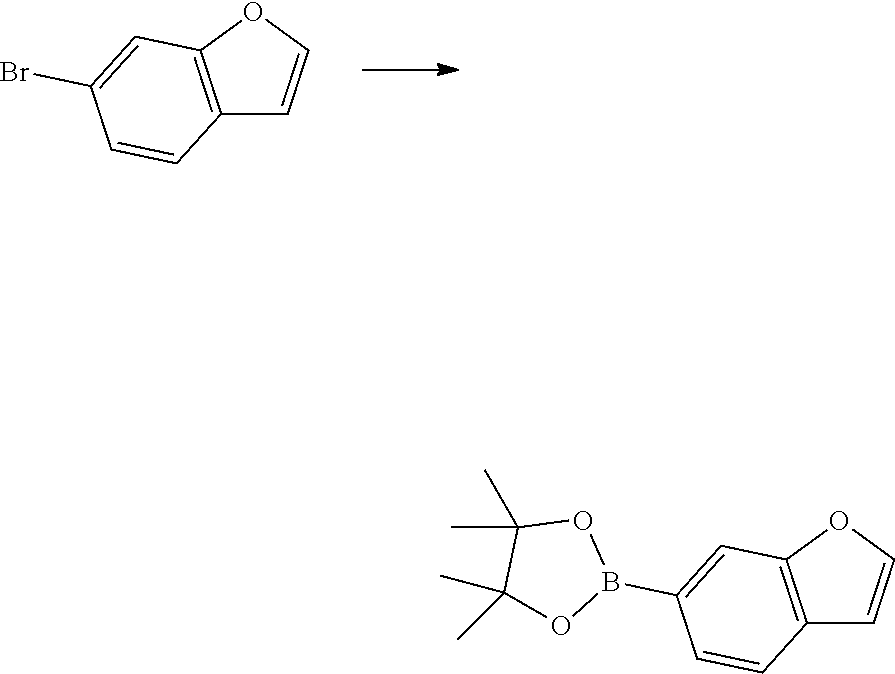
C12=C(OC=C1)C=C(Br)C=C2.C12=C(OC=C1)C=C(B1OC(C)(C)C(C)(C)O1)C=C2
